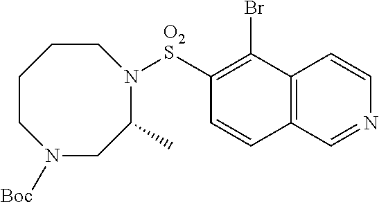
[O2S](C1=C(Br)C2=C(C=C1)C=NC=C2)N1C(C)CN([Boc])CCCC1
